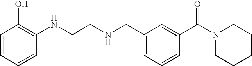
C1=CC=CC(NCCNCC2=CC=CC(C(N3CCCCC3)=O)=C2)=C1O
